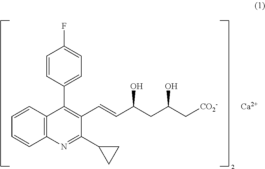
C12=C(C=CC=C1)C(C1=CC=C(F)C=C1)=C(C=CC(CC(O)C[CO2-])O)C(C1CC1)=N2.[Ca]
